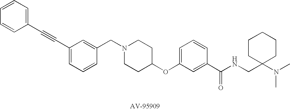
C1(C#CC2=CC=CC=C2)=CC=CC(CN2CCC(OC3=CC=CC(C(NCC4(N(C)C)CCCCC4)=O)=C3)CC2)=C1
